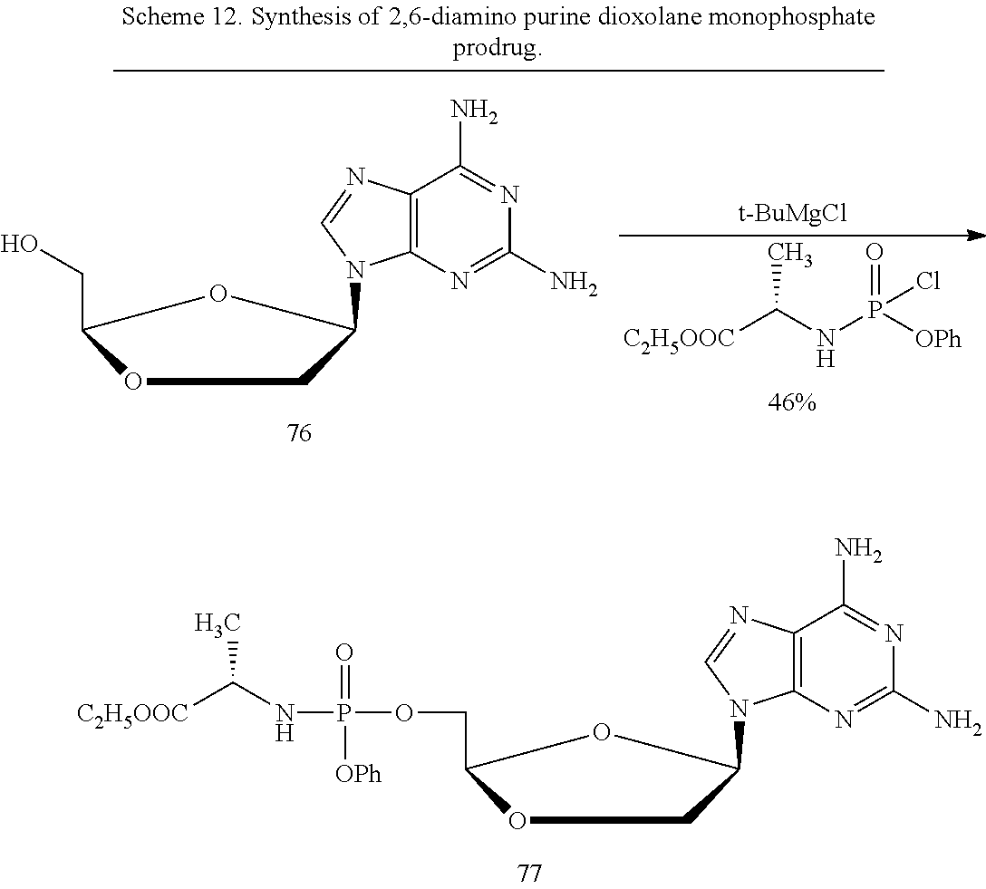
O=P([OPh])(NC([C2H5OOC])C)Cl.[t-BuMgCl].C(C1OC(N2C3=C(C(N)=NC(N)=N3)N=C2)CO1)O.C(C1OC(N2C3=C(C(N)=NC(N)=N3)N=C2)CO1)OP(NC([C2H5OOC])C)(=O)[OPh]
